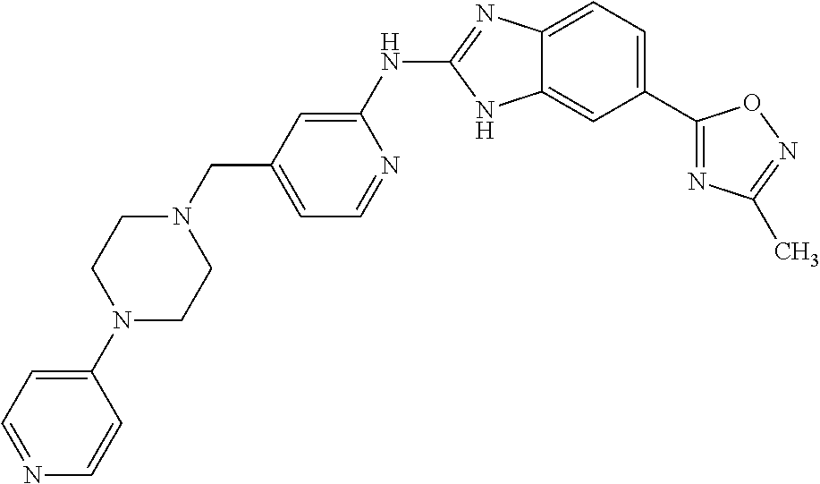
C12=CC=C(C3=NC(C)=NO3)C=C1NC(NC1=CC(CN3CCN(C4=CC=NC=C4)CC3)=CC=N1)=N2
